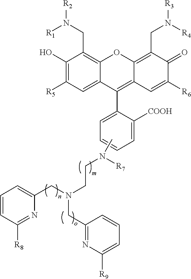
C1(O)=C([R5])C=C2C(=C1CN([R2])[R1])OC1=C(CN([R3])[R4])C(=O)C([R6])=CC1=C2C1=CC=CC=C1[COOH].CN(CCN(CC1=NC([R9])=CC=C1)CC1=CC=CC([R8])=N1)[R7]
